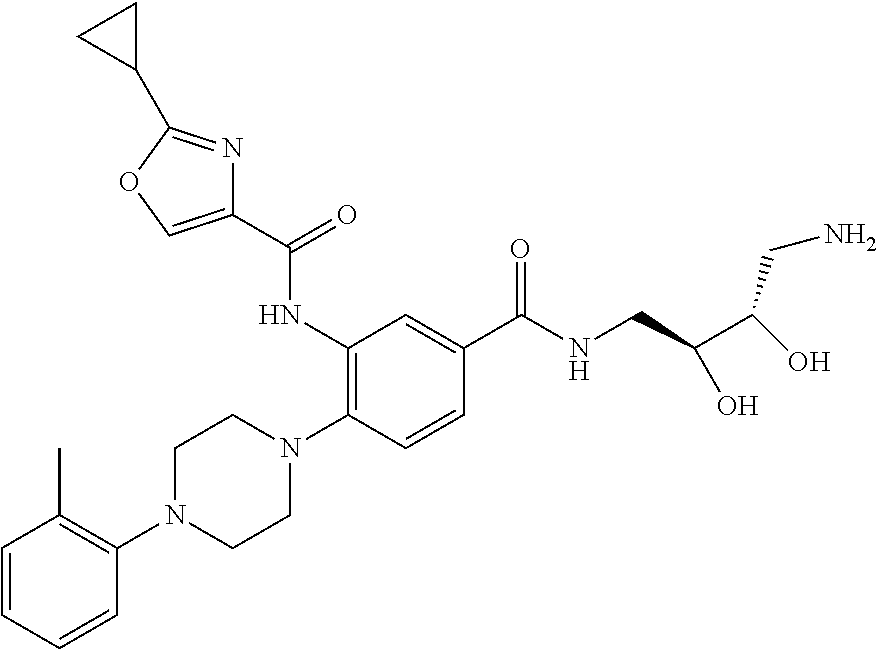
C1=CC=CC(N2CCN(C3=C(NC(C4=COC(C5CC5)=N4)=O)C=C(C(NCC(C(CN)O)O)=O)C=C3)CC2)=C1C
